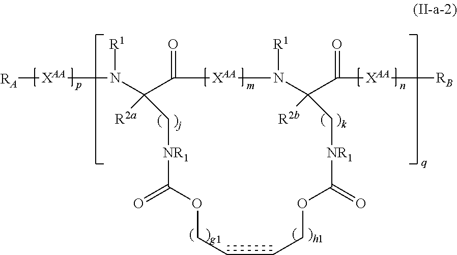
N(C1([R2a])C(=O)[XAA]N([R1])C(C(=O)[XAA][RB])([R2b])C[NR1]C(=O)OCCCCOC(=O)[NR1]C1)([R1])[XAA][RA]
